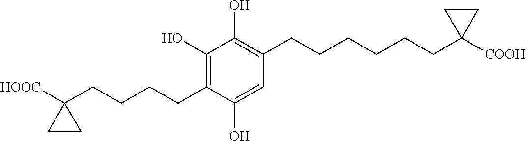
C1(O)=C(CCCCC2([HOOC])CC2)C(O)=CC(CCCCCCC2([COOH])CC2)=C1O
